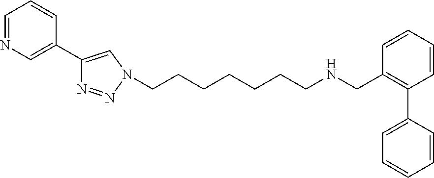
C1=NC=C(C2=CN(CCCCCCCNCC3=C(C4=CC=CC=C4)C=CC=C3)N=N2)C=C1
